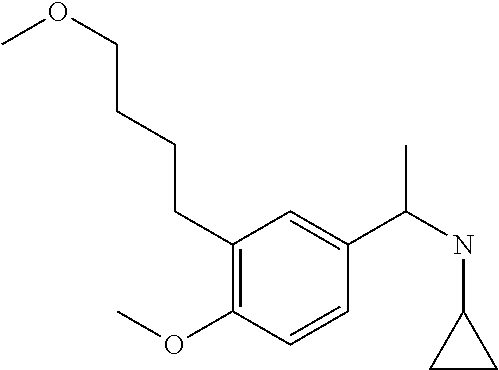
C1(OC)=C(CCCCOC)C=C(C(NC2CC2)C)C=C1
